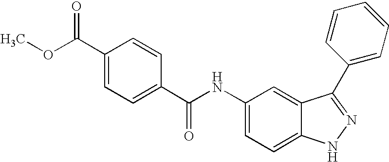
C1(C(OC)=O)=CC=C(C(NC2=CC=C3C(=C2)C(C2=CC=CC=C2)=NN3)=O)C=C1
